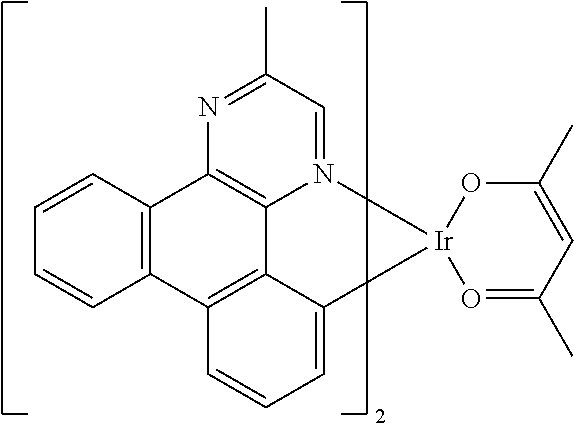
C12=C(C=CC=C1)C1=C3C4=C2C=CC=C4[Ir]2(N3=CC(C)=N1)O=C(C)C=C(C)O2
